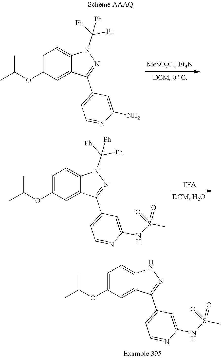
C1=C(OC(C)C)C=C2C(=C1)N(C([Ph])([Ph])[Ph])N=C2C1=CC=NC(N)=C1.C1=C(OC(C)C)C=C2C(=C1)N(C([Ph])([Ph])[Ph])N=C2C1=CC=NC(NS(=O)(C)=O)=C1.C1=C(OC(C)C)C=C2C(=C1)NN=C2C1=CC=NC(NS(=O)(C)=O)=C1
